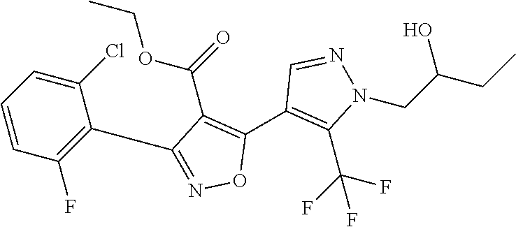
C1(C2=C(C(F)(F)F)N(CC(CC)O)N=C2)=C(C(=O)OCC)C(C2=C(F)C=CC=C2Cl)=NO1
